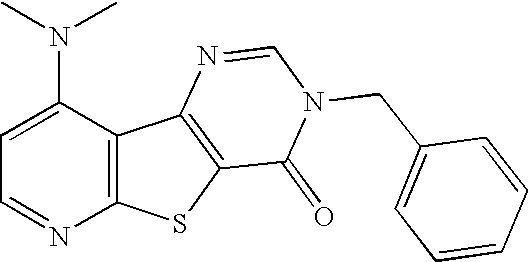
C1=C(N(C)C)C2=C(N=C1)SC1=C2N=CN(CC2=CC=CC=C2)C1=O
